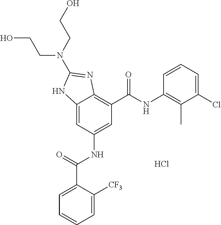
Cl.C12=CC(NC(C3=CC=CC=C3[CF3])=O)=CC(C(NC3=C(C)C(Cl)=CC=C3)=O)=C1N=C(N(CCO)CCO)N2
